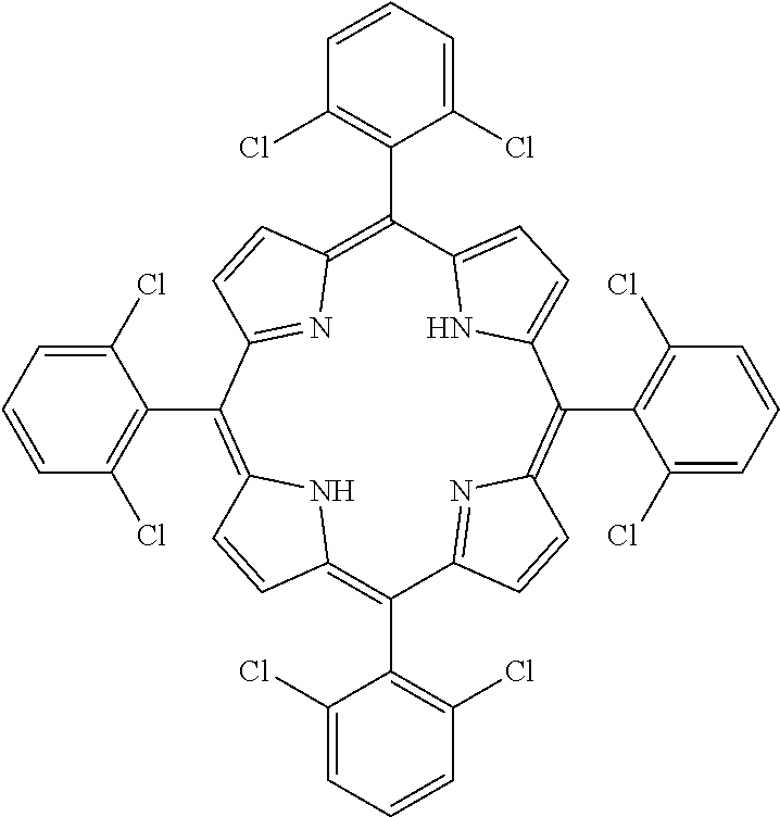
C12=C(C3=C(Cl)C=CC=C3Cl)C3=NC(=C(C4=C(Cl)C=CC=C4Cl)C4=CC=C(C(C5=C(Cl)C=CC=C5Cl)=C5C=CC(=N5)C(C5=C(Cl)C=CC=C5Cl)=C(C=C1)N2)N4)C=C3
